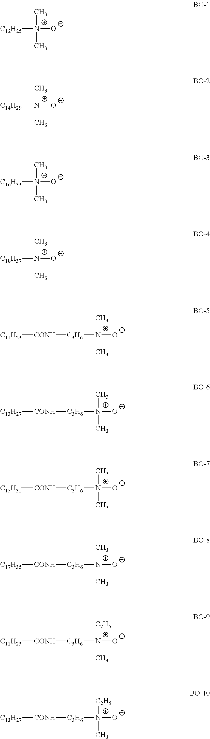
[C12H25][N+](C)(C)[O-].[C14H29][N+](C)(C)[O-].[C16H33][N+](C)(C)[O-].[C18H37][N+](C)(C)[O-].[C3H6]([N+](C)(C)[O-])[CONH][C11H23].[C3H6]([N+](C)(C)[O-])[CONH][C13H27].[C3H6]([N+](C)(C)[O-])[CONH][C15H31].[C3H6]([N+](C)(C)[O-])[CONH][C17H35].[C3H6]([N+]([C2H5])(C)[O-])[CONH][C11H23].[C3H6]([N+]([C2H5])(C)[O-])[CONH][C13H27]
